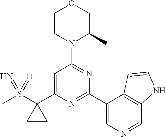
C1=C(C2(S(C)(=O)=N)CC2)N=C(C2=CN=CC3=C2C=CN3)N=C1N1C(C)COCC1
